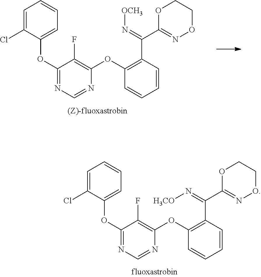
C1=C(Cl)C(OC2=NC=NC(OC3=C(C(C4=NOCCO4)=N[H3CO])C=CC=C3)=C2F)=CC=C1.C1=C(Cl)C(OC2=NC=NC(OC3=C(C(C4=NOCCO4)=N[OCH3])C=CC=C3)=C2F)=CC=C1
